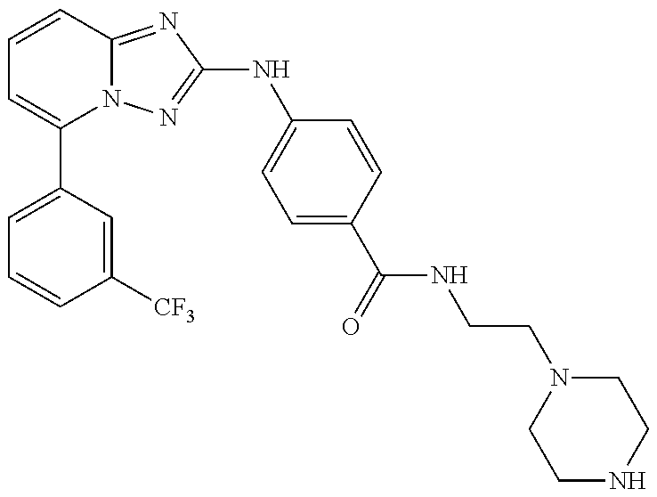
C1=C(C2=CC=CC3=NC(NC4=CC=C(C(=O)NCCN5CCNCC5)C=C4)=NN23)C=C([CF3])C=C1
